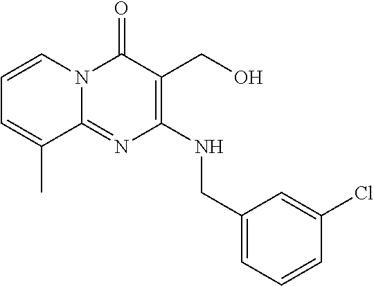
C1=CN2C(=NC(NCC3=CC=CC(Cl)=C3)=C(CO)C2=O)C(C)=C1
